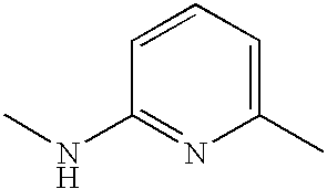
C1=CC(NC)=NC(C)=C1
